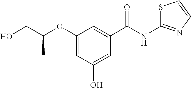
C1(OC(CO)C)=CC(O)=CC(C(NC2=NC=CS2)=O)=C1
